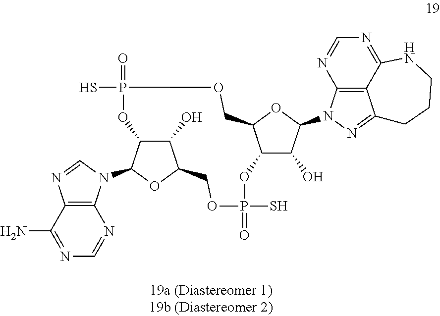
C12=C3C(=NC=N1)NCCCC3=NN2C1C(O)C2C(O1)COP(S)(=O)OC1C(O)C(OC1N1C3=C(C(N)=NC=N3)N=C1)COP(=O)(S)O2
